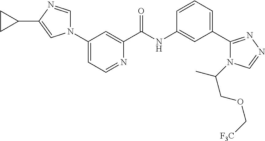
N1(C2=CC=NC(C(NC3=CC(C4=NN=CN4C(COC[F3C])C)=CC=C3)=O)=C2)C=NC(C2CC2)=C1
